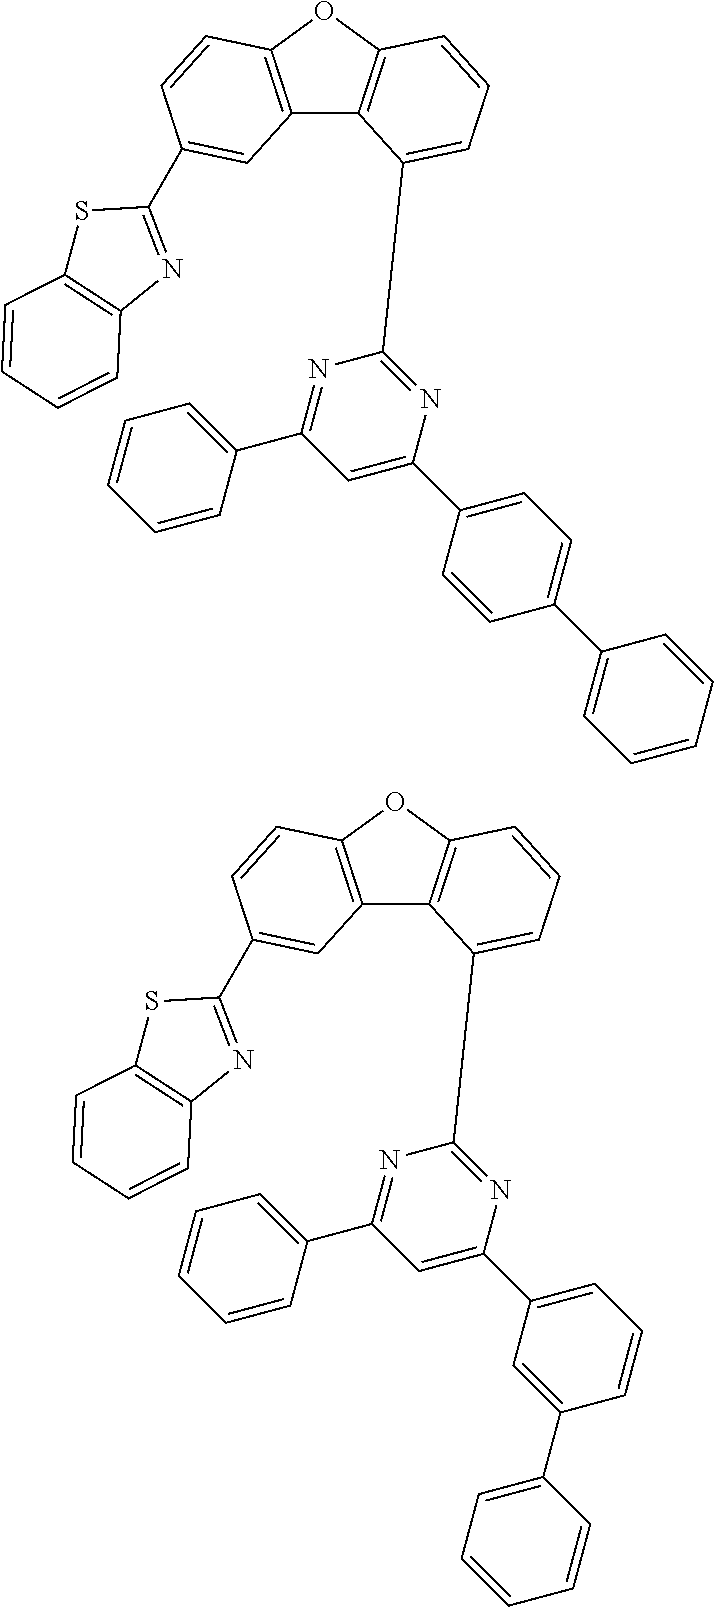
C12=C(OC3=C1C(C1=NC(C4=CC=C(C5=CC=CC=C5)C=C4)=CC(C4=CC=CC=C4)=N1)=CC=C3)C=CC(C1=NC3=C(S1)C=CC=C3)=C2.C12=C(OC3=C1C(C1=NC(C4=CC=CC(C5=CC=CC=C5)=C4)=CC(C4=CC=CC=C4)=N1)=CC=C3)C=CC(C1=NC3=C(S1)C=CC=C3)=C2
